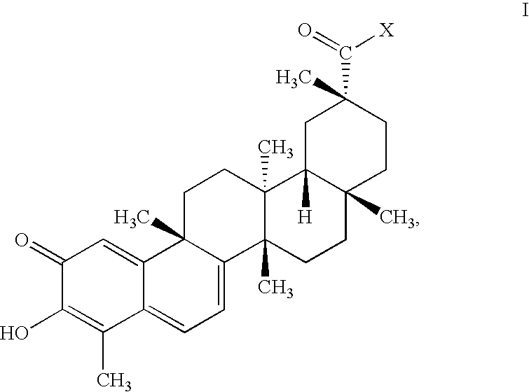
C1C2(C)C(=CC=C3C2=CC(=O)C(O)=C3C)C2(C)C(C)(C1)C1([H])C(C)(CC2)CCC(C)(C(=O)[X])C1
